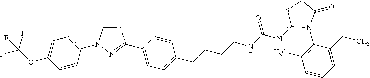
N1=CN(C2=CC=C(OC(F)(F)F)C=C2)N=C1C1=CC=C(CCCCNC(N=C2SCC(=O)N2C2=C(C)C=CC=C2CC)=O)C=C1
